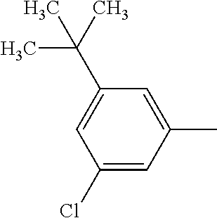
C1=C(Cl)C=C(C(C)(C)C)C=C1C
